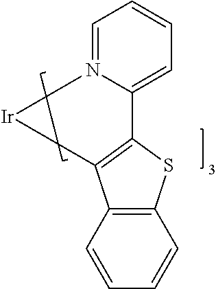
C1=CC=N2C(=C1)C1=C(C3=C(C=CC=C3)S1)[Ir]2
